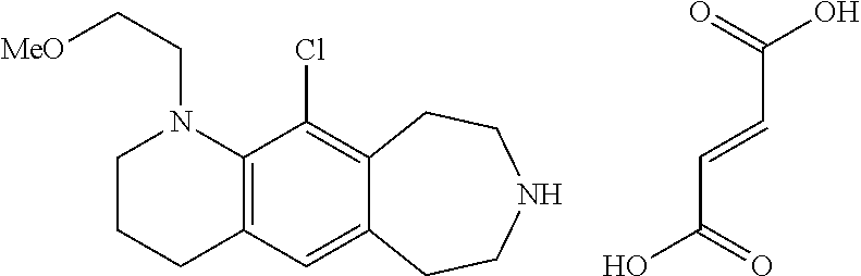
OC(=O)C=CC(O)=O.C1CCC2=C(N1CC[MeO])C(Cl)=C1C(=C2)CCNCC1
